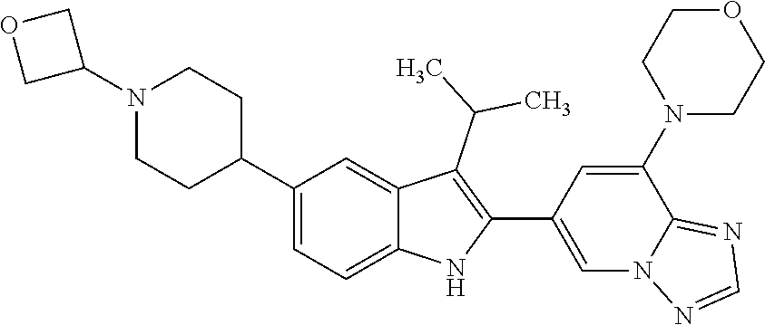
C1(C2CCN(C3COC3)CC2)=CC=C2C(=C1)C(C(C)C)=C(C1=CN3C(=NC=N3)C(N3CCOCC3)=C1)N2
